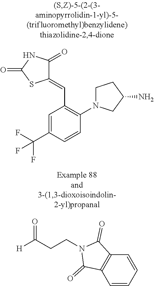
C1=CC=CC2=C1C(=O)N(CCC([H])=O)C2=O.C1=C(C(F)(F)F)C=CC(N2CCC(N)C2)=C1C=C1C(=O)NC(=O)S1
